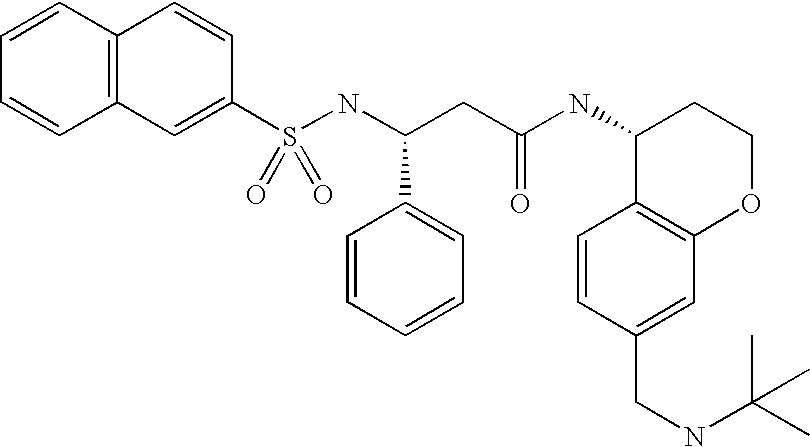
C12=C(C=C(S(NC(CC(NC3C4=C(OCC3)C=C(CNC(C)(C)C)C=C4)=O)C3=CC=CC=C3)(=O)=O)C=C1)C=CC=C2
